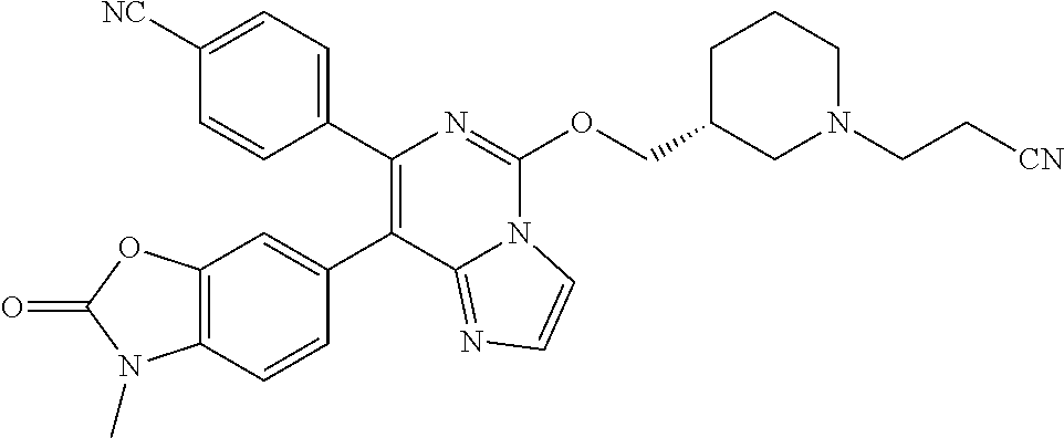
C12=C(C=C(C3=C(C4=CC=C([NC])C=C4)N=C(OCC4CN(CC[CN])CCC4)N4C3=NC=C4)C=C1)OC(=O)N2C
